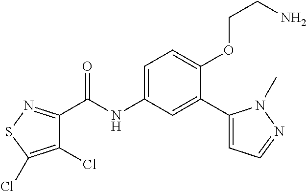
C1(Cl)=C(Cl)SN=C1C(=O)NC1=CC=C(OCCN)C(C2=CC=NN2C)=C1
